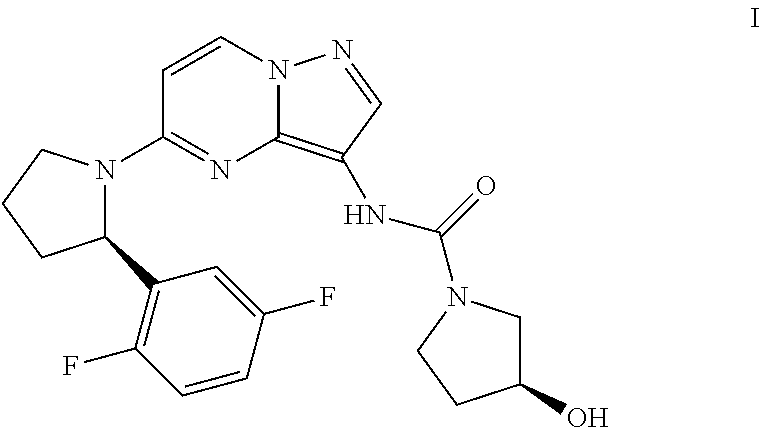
C1(N2C(C3=C(F)C=CC(F)=C3)CCC2)=NC2=C(NC(=O)N3CC(O)CC3)C=NN2C=C1
